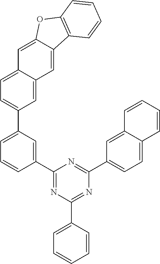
N1=C(C2=CC(C3=CC=C4C(=C3)C=C3C(=C4)OC4=C3C=CC=C4)=CC=C2)N=C(C2=CC=C3C(=C2)C=CC=C3)N=C1C1=CC=CC=C1
